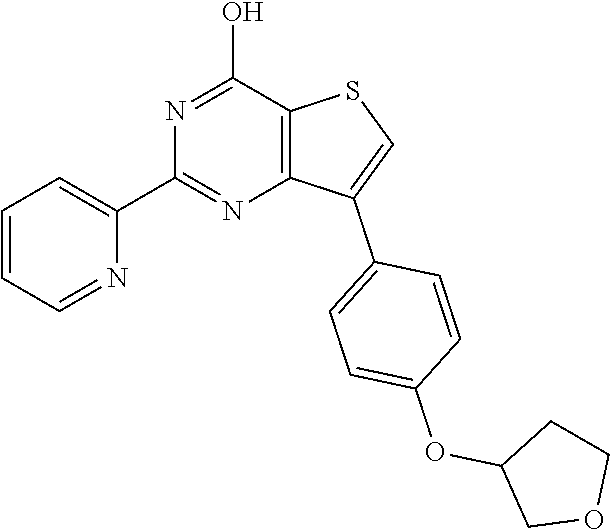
C1=CC=NC(C2=NC3=C(C(O)=N2)SC=C3C2=CC=C(OC3COCC3)C=C2)=C1
